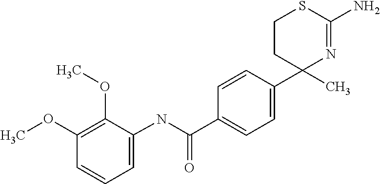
C1(C2(C)N=C(N)SCC2)=CC=C(C(NC2=CC=CC(OC)=C2OC)=O)C=C1
